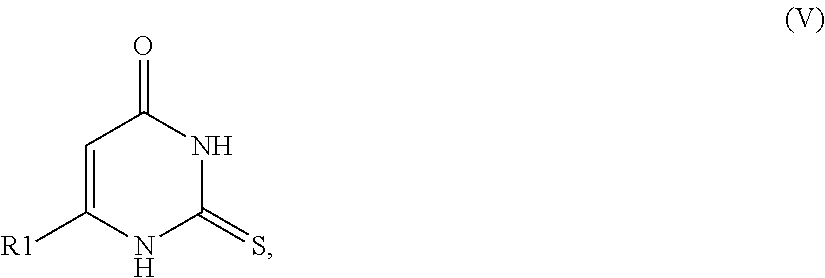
C1=C([R1])NC(=S)NC1=O
